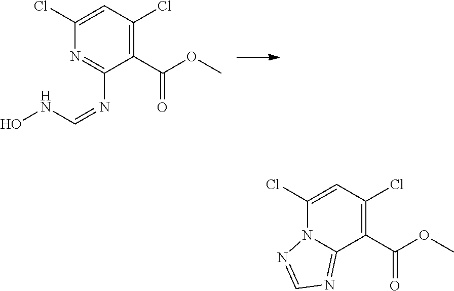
C1(C(OC)=O)=C(Cl)C=C(Cl)N=C1N=CNO.C1(C(OC)=O)=C(Cl)C=C(Cl)N2C1=NC=N2
